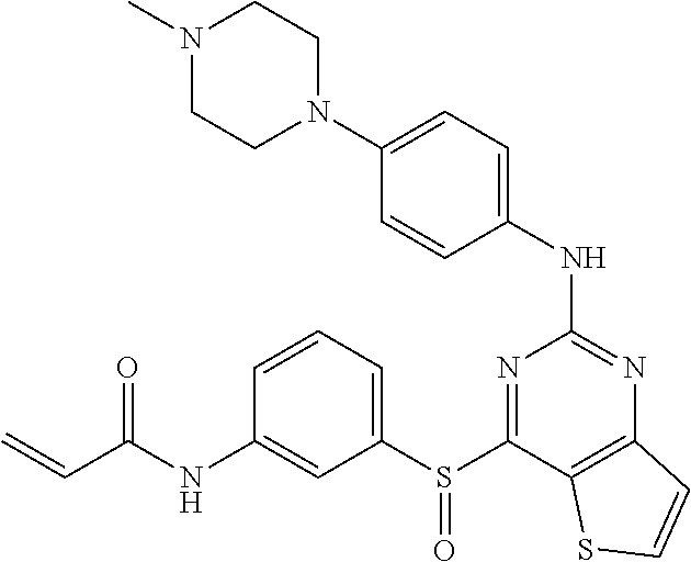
N(C1=CC(S(C2=NC(NC3=CC=C(N4CCN(C)CC4)C=C3)=NC3=C2SC=C3)=O)=CC=C1)C(C=C)=O
